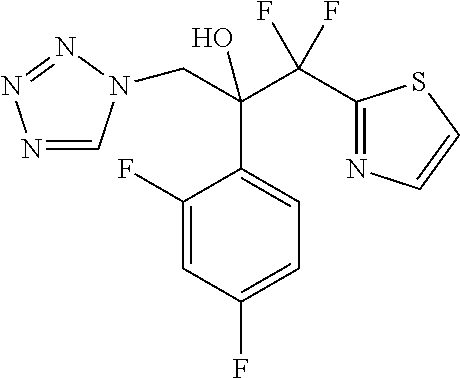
N1=CN(CC(C2=CC=C(F)C=C2F)(C(F)(F)C2=NC=CS2)O)N=N1
